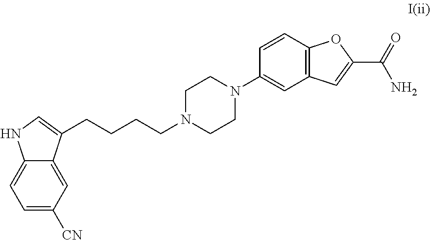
C12=CC=C([CN])C=C1C(CCCCN1CCN(C3=CC4=C(C=C3)OC(C(=O)N)=C4)CC1)=CN2
